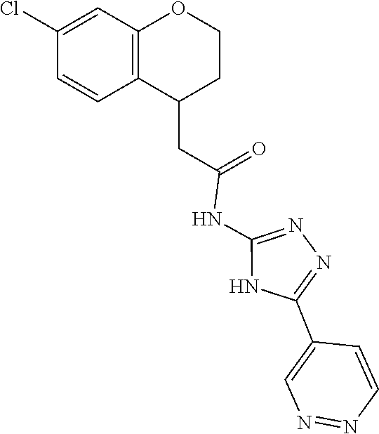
N1=C(NC(CC2C3=C(C=C(Cl)C=C3)OCC2)=O)NC(C2=CN=NC=C2)=N1
